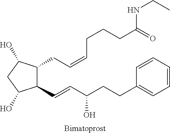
[Bimatoprost].C1(C=CC(CCC2=CC=CC=C2)O)C(CC=CCCCC(=O)NCC)C(O)CC1O
